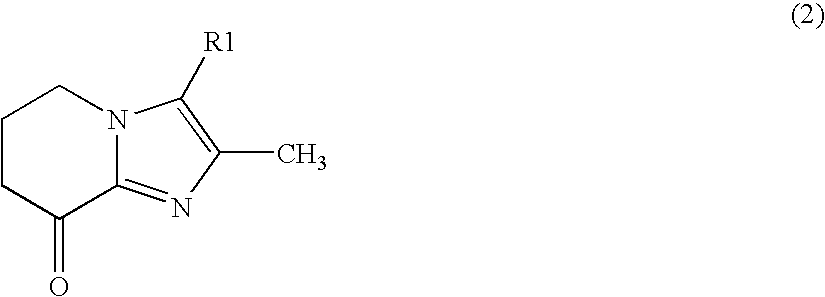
O=C1CCCN2C1=NC(C)=C2[R1]
